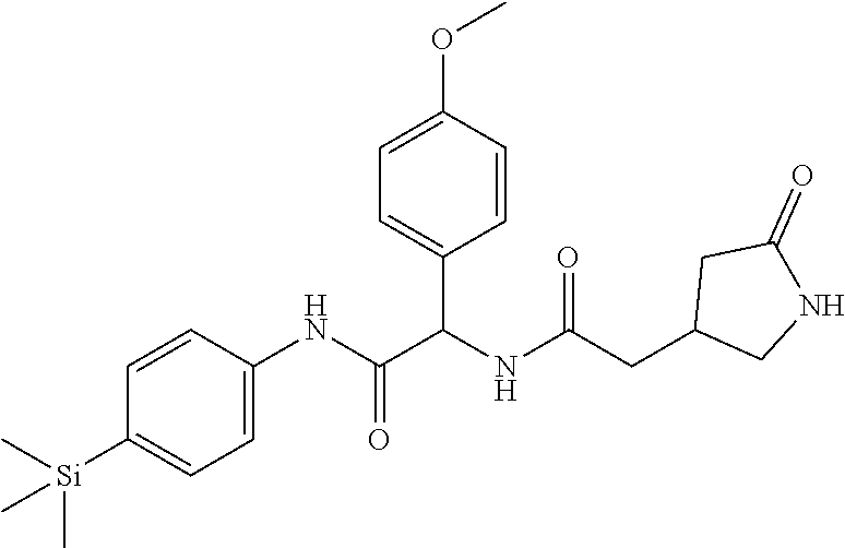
C1=CC(NC(=O)C(NC(CC2CNC(=O)C2)=O)C2=CC=C(OC)C=C2)=CC=C1[Si](C)(C)C
